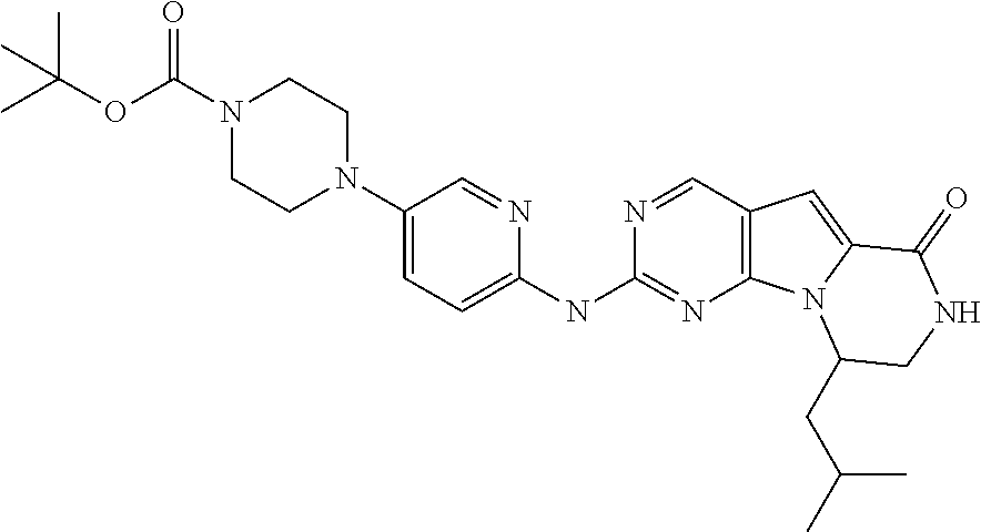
C12=C(N3C(=C1)C(=O)NCC3CC(C)C)N=C(NC1=CC=C(N3CCN(C(OC(C)(C)C)=O)CC3)C=N1)N=C2
